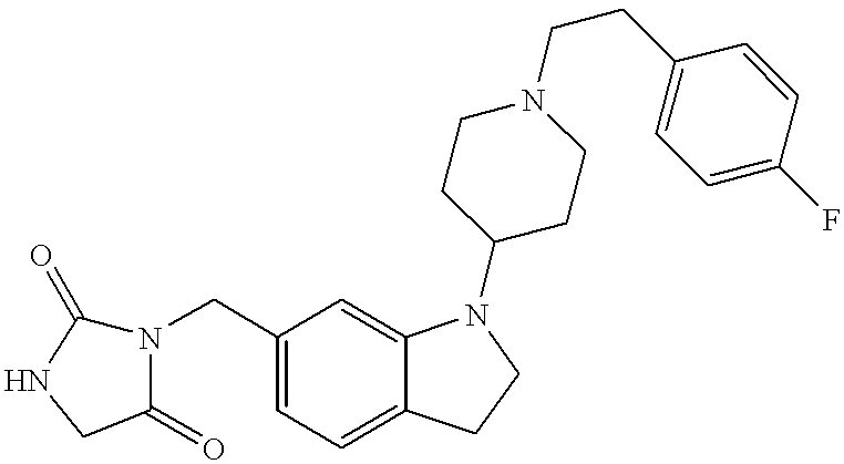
C1=C(CN2C(=O)NCC2=O)C=C2C(=C1)CCN2C1CCN(CCC2=CC=C(F)C=C2)CC1
